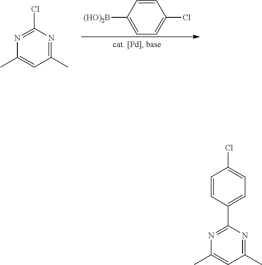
C1=C(Cl)C=CC([(HO)2B])=C1.C1(C)=NC(Cl)=NC(C)=C1.C1(C)=NC(C2=CC=C(Cl)C=C2)=NC(C)=C1
